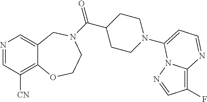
N1=CC([CN])=C2C(=C1)CN(C(C1CCN(C3=CC=NC4=C(F)C=NN43)CC1)=O)CCO2
